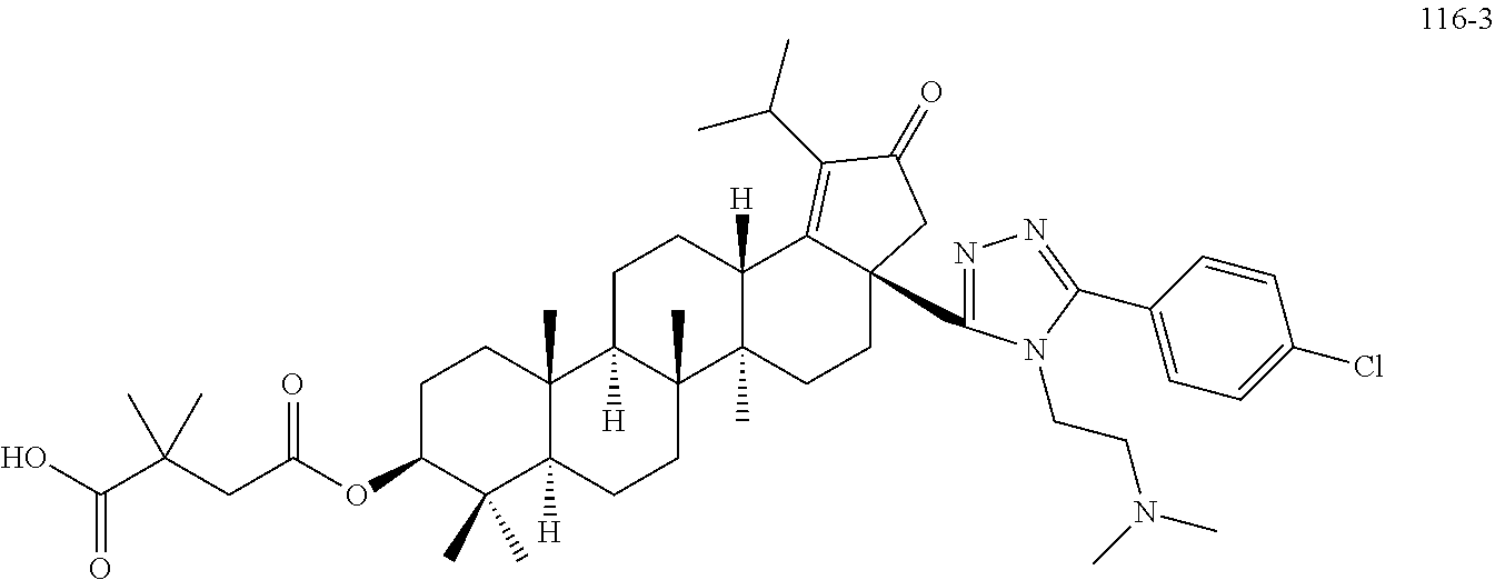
C1C(OC(CC(C(O)=O)(C)C)=O)C(C)(C)C2([H])C(C)(C1)C1([H])C(C)(CC2)C2(C)C([H])(CC1)C1=C(C(C)C)C(=O)CC1(C1=NN=C(C3=CC=C(Cl)C=C3)N1CCN(C)C)CC2
